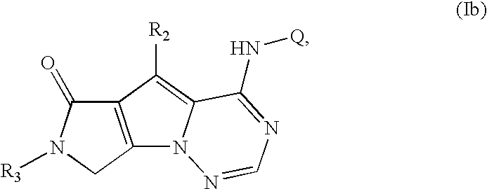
C12=C(CN([R3])C1=O)N1C(=C2[R2])C(N[Q])=NC=N1
